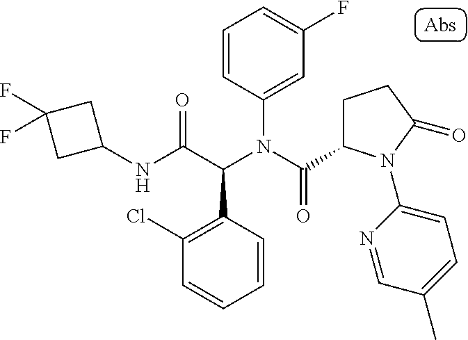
C1(NC(C(N(C(=O)C2CCC(=O)N2C2=CC=C(C)C=N2)C2=CC(F)=CC=C2)C2=C(Cl)C=CC=C2)=O)CC(F)(F)C1
